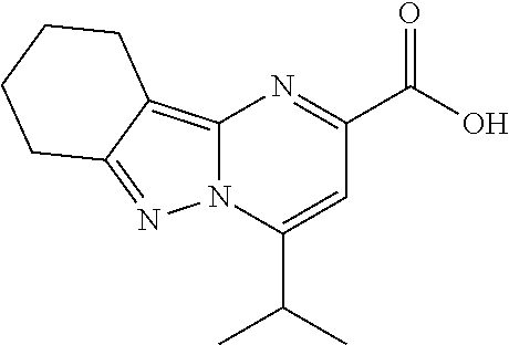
C12=C3C(=NN1C(C(C)C)=CC(C(O)=O)=N2)CCCC3
